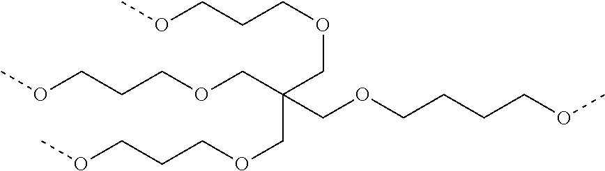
COCCCOCC(COCCCCOC)(COCCCOC)COCCCOC
